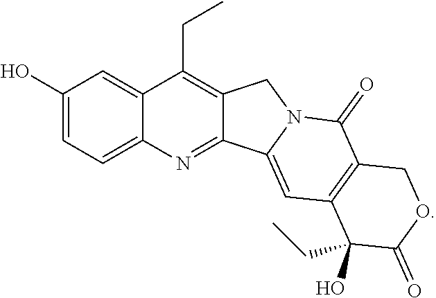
C1(O)=CC=C2C(=C1)C(CC)=C1C(=N2)C2=CC3=C(C(=O)N2C1)COC(=O)C3(O)CC
